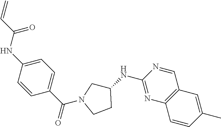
N(C1=NC2=C(C=N1)C=C(C)C=C2)C1CN(C(C2=CC=C(NC(C=C)=O)C=C2)=O)CC1
